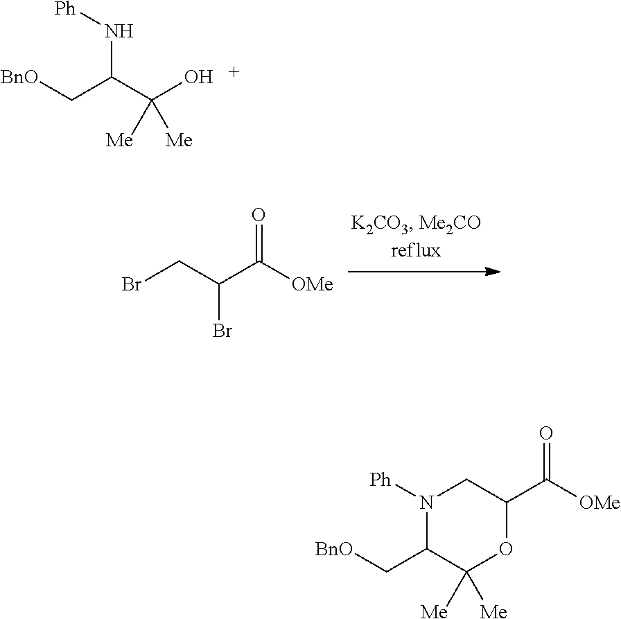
C(C(C([OMe])=O)Br)Br.C1(C[BnO])C([Me])([Me])OC(C([OMe])=O)CN1[Ph].N(C(C([Me])(O)[Me])C[BnO])[Ph]
